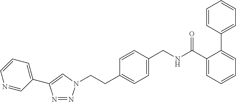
N(C(C1=CC=CC=C1C1=CC=CC=C1)=O)CC1=CC=C(CCN2N=NC(C3=CC=CN=C3)=C2)C=C1
